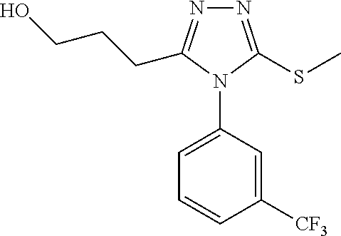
N1=C(SC)N(C2=CC=CC([CF3])=C2)C(CCCO)=N1
